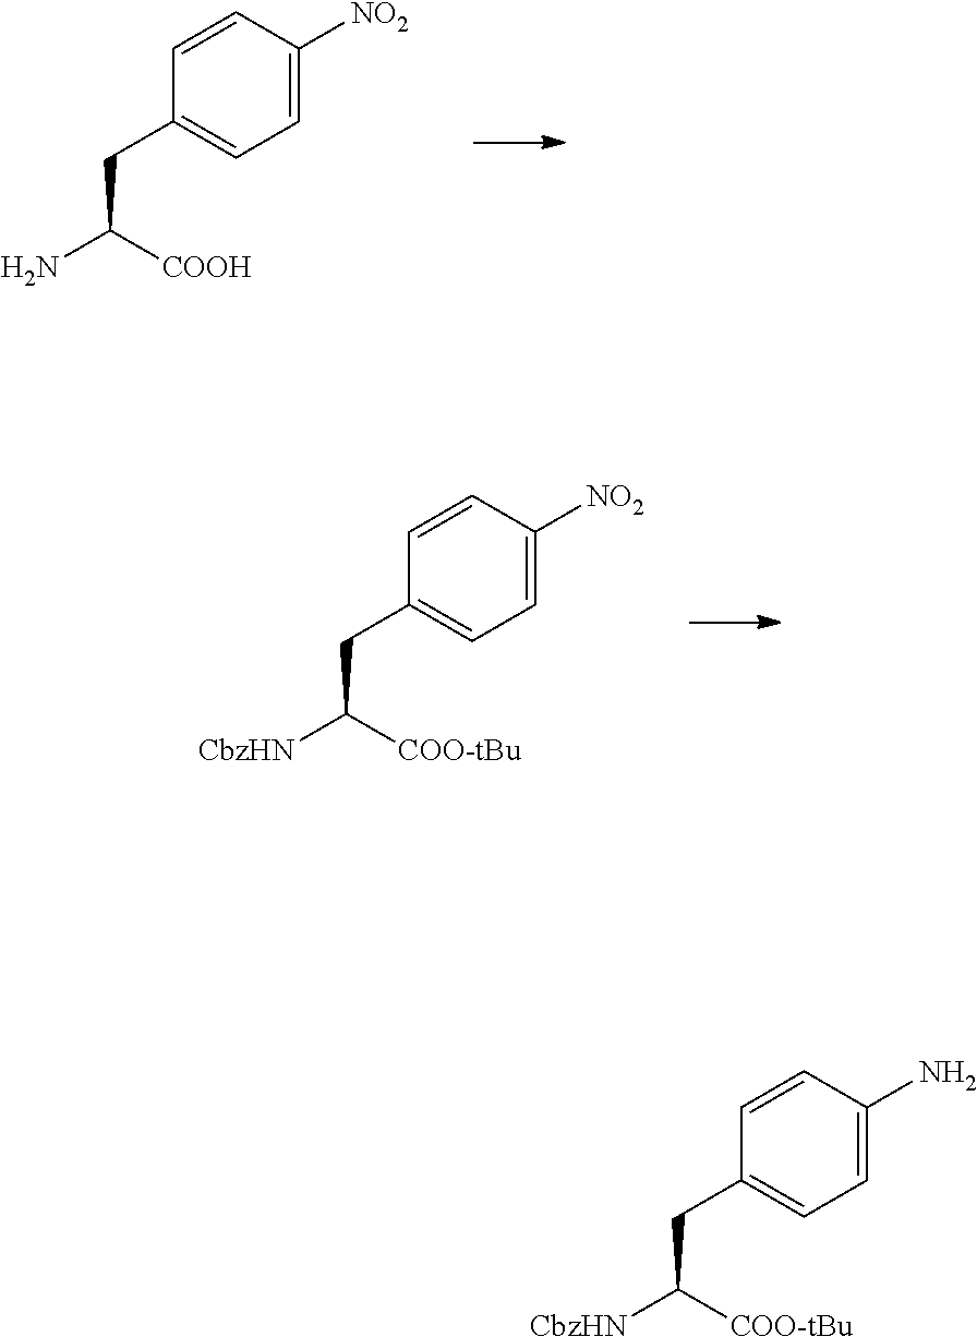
C1=CC([NO2])=CC=C1CC(N)[COOH].C1=CC([NO2])=CC=C1CC([CbzHN])[COO-tBu].C1=CC(N)=CC=C1CC([CbzHN])[COO-tBu]
